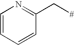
C1=CC=CC(C[#])=N1
